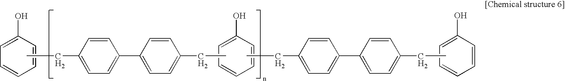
C1=C(O)C=CC=C1.C1=C(O)C=CC=C1.CCC1=CC=C(C2=CC=C(CC)C=C2)C=C1.CCC1=CC=C(C2=CC=C(CC)C=C2)C=C1.C1=C(O)C=CC=C1
